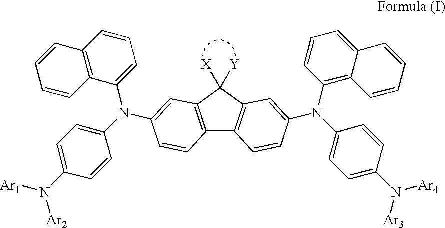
C12=C(C([X])([Y])C3=C1C=CC(N(C1=CC=C(N([Ar3])[Ar4])C=C1)C1=C4C(=CC=C1)C=CC=C4)=C3)C=C(N(C1=CC=C(N([Ar1])[Ar2])C=C1)C1=CC=CC3=C1C=CC=C3)C=C2
